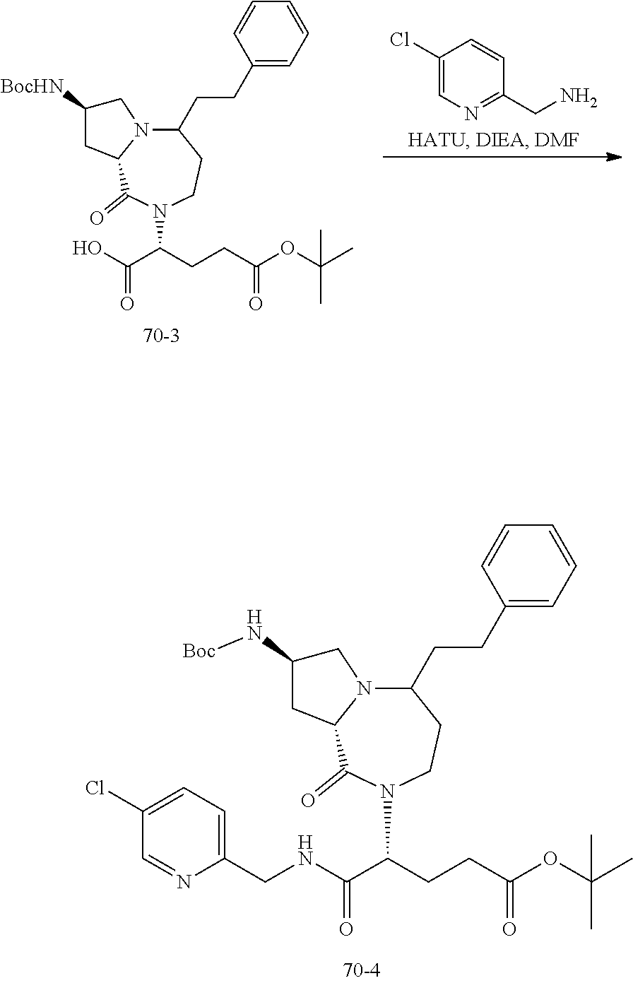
N(C(C(CCC(OC(C)(C)C)=O)N1CCC(CCC2=CC=CC=C2)N2C(C1=O)CC(N[Boc])C2)=O)CC1=CC=C(Cl)C=N1.OC(C(CCC(OC(C)(C)C)=O)N1CCC(CCC2=CC=CC=C2)N2C(C1=O)CC([BocHN])C2)=O.C1(Cl)=CN=C(CN)C=C1
